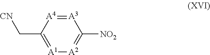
[A3]1=[A4]C(C[CN])=[A1][A2]=C1[NO2]
